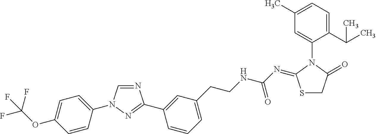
N1=CN(C2=CC=C(OC(F)(F)F)C=C2)N=C1C1=CC(CCNC(N=C2SCC(=O)N2C2=CC(C)=CC=C2C(C)C)=O)=CC=C1
